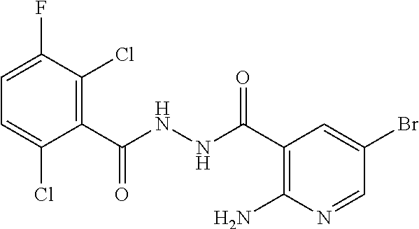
C1(C(NNC(C2=C(Cl)C(F)=CC=C2Cl)=O)=O)=C(N)N=CC(Br)=C1
